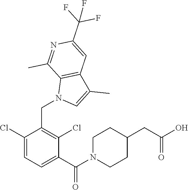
C1(Cl)=CC=C(C(=O)N2CCC(CC(O)=O)CC2)C(Cl)=C1CN1C=C(C)C2=C1C(C)=NC(C(F)(F)F)=C2
